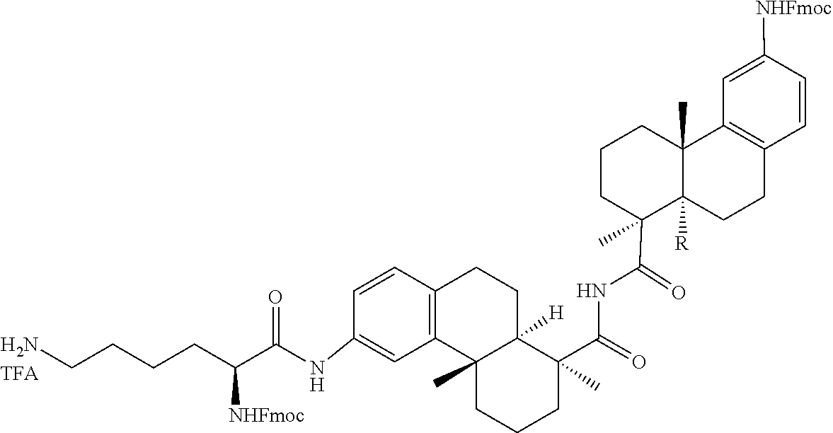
N(C(C1(C)C2([R])C(C)(C3=C(C=CC([NHFmoc])=C3)CC2)CCC1)=O)C(C1(C)C2([H])C(C)(C3=C(C=CC(NC(C(CCCCN)[NHFmoc])=O)=C3)CC2)CCC1)=O
